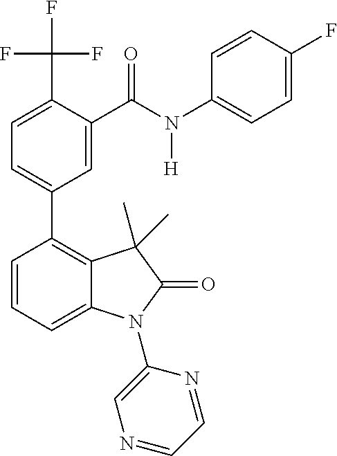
C1=C(C(F)(F)F)C(C(N(C2=CC=C(F)C=C2)[H])=O)=CC(C2=C3C(=CC=C2)N(C2=CN=CC=N2)C(=O)C3(C)C)=C1
